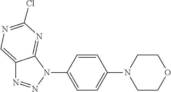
C12=CN=C(Cl)N=C1N(C1=CC=C(N3CCOCC3)C=C1)N=N2
